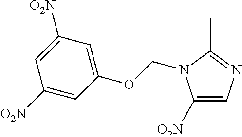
C1([O2N])=CN=C(C)N1COC1=CC([O2N])=CC([O2N])=C1
